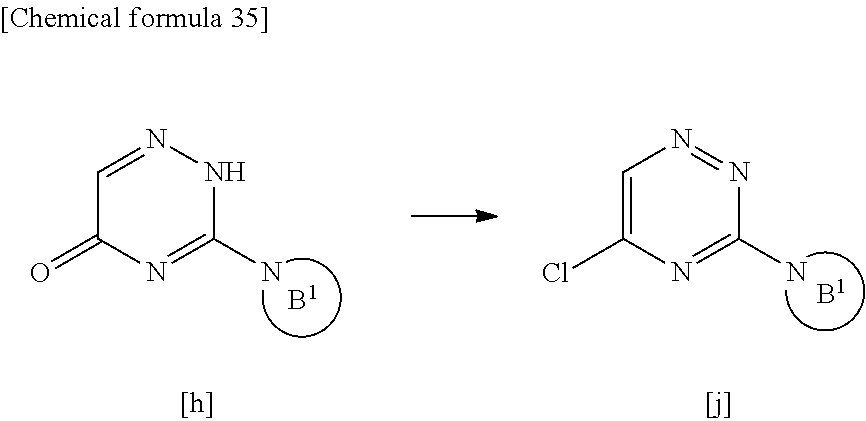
C1=NNC(N)=NC1=O.C1=C(Cl)N=C(N)N=N1
